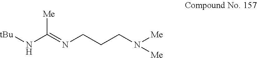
[tBu]NC(=NCCCN([Me])[Me])[Me]
